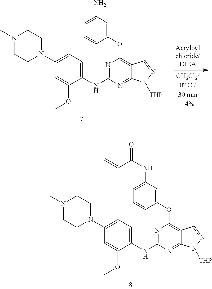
N1=C(NC2=CC=C(N3CCN(C)CC3)C=C2OC)N=C2C(=C1OC1=CC(NC(=O)C=C)=CC=C1)C=NN2[THP].N1=C(NC2=CC=C(N3CCN(C)CC3)C=C2OC)N=C2C(=C1OC1=CC(N)=CC=C1)C=NN2[THP]
